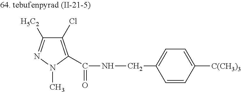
C1(Cl)=C(C(NCC2=CC=C([C(CH3)3])C=C2)=O)N(C)N=C1[H5C2]
